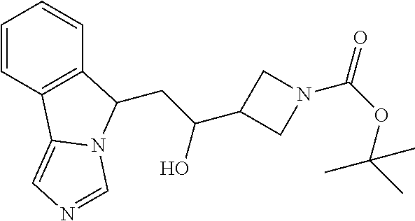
C1=CC2=C(C=C1)C(CC(O)C1CN(C(OC(C)(C)C)=O)C1)N1C2=CN=C1
